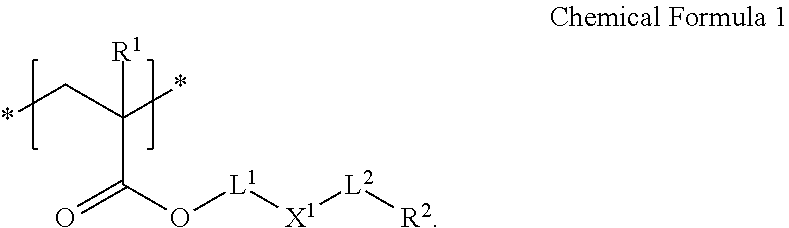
O=C(O[L1][X1][L2][R2])C(*)(C*)[R1]
